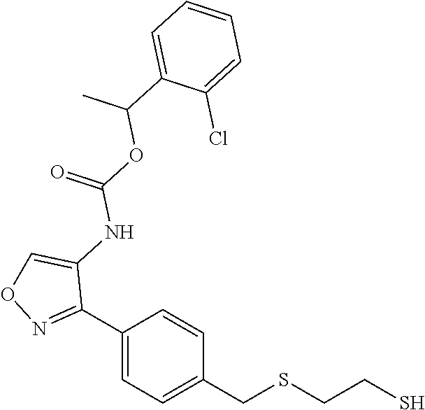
C1(C2=NOC=C2NC(OC(C2=CC=CC=C2Cl)C)=O)=CC=C(CSCCS)C=C1
